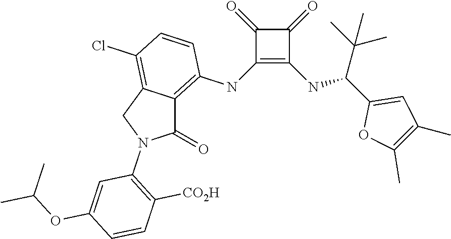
C1(NC2=C3C(=C(Cl)C=C2)CN(C2=C([CO2H])C=CC(OC(C)C)=C2)C3=O)=C(NC(C2=CC(C)=C(C)O2)C(C)(C)C)C(=O)C1=O
